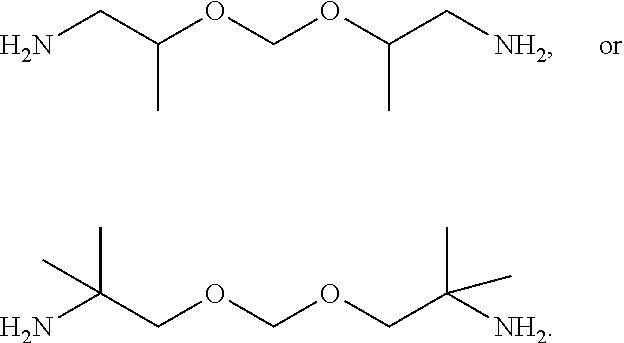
NCC(OCOC(C[NH2])C)C.NC(COCOCC([NH2])(C)C)(C)C
